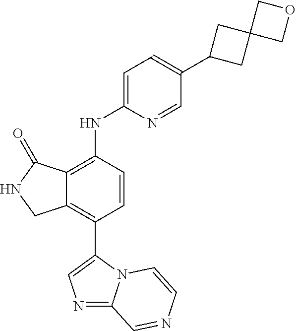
N1=C2N(C(C3=C4C(=C(NC5=CC=C(C6CC7(C6)COC7)C=N5)C=C3)C(=O)NC4)=C1)C=CN=C2
